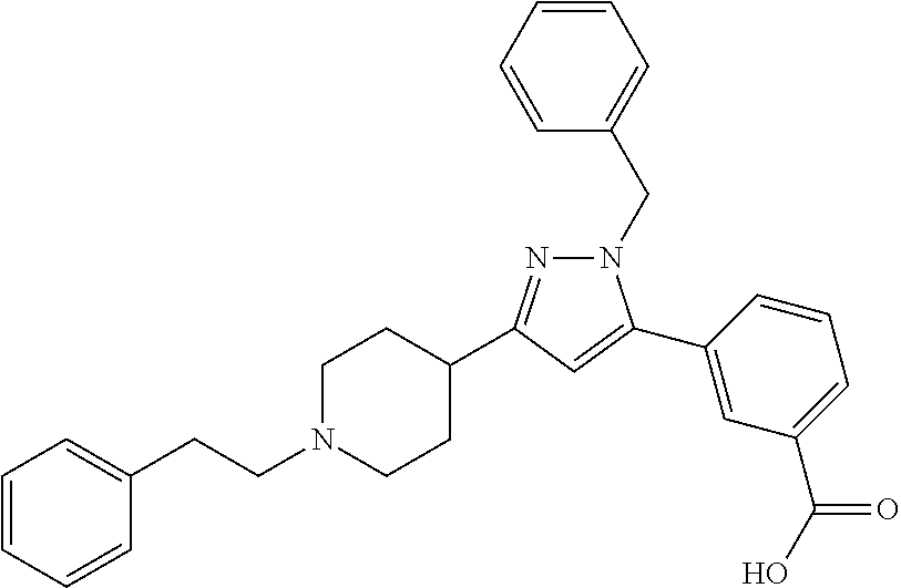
C1=CC=CC(CCN2CCC(C3=NN(CC4=CC=CC=C4)C(C4=CC(C(O)=O)=CC=C4)=C3)CC2)=C1
